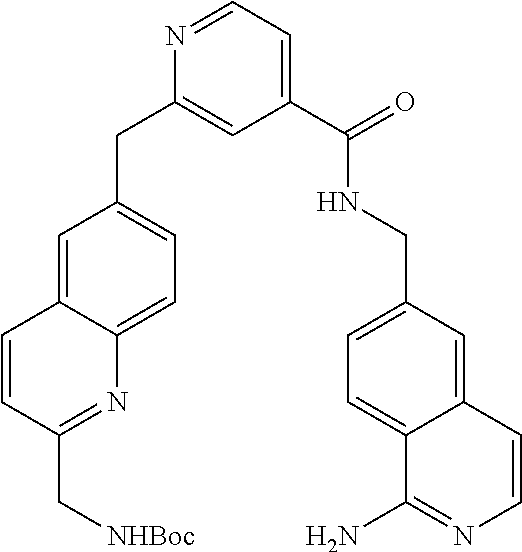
C1=NC(CC2=CC=C3C(=C2)C=CC(C[NHBoc])=N3)=CC(C(NCC2=CC=C3C(=C2)C=CN=C3N)=O)=C1
